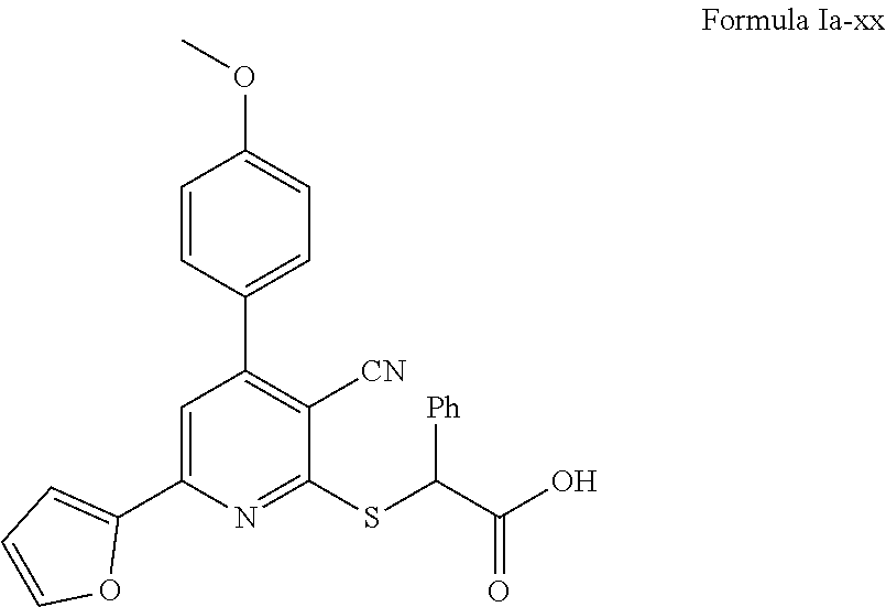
C1(SC(C(O)=O)[Ph])=NC(C2=CC=CO2)=CC(C2=CC=C(OC)C=C2)=C1[CN]
